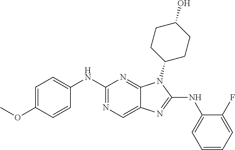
C1(NC2=CC=C(OC)C=C2)=NC=C2C(=N1)N(C1CCC(O)CC1)C(NC1=CC=CC=C1F)=N2
